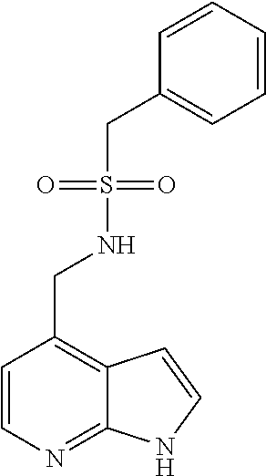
C1=CN=C2C(=C1CNS(CC1=CC=CC=C1)(=O)=O)C=CN2
